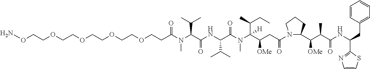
C(C(N(C(C(NC(C(N(C(C(CC(N1C(C([OMe])C(C)C(=O)NC(CC2=CC=CC=C2)C2=NC=CS2)CCC1)=O)[OMe])(C(CC)C)[H])C)=O)C(C)C)=O)C(C)C)C)=O)COCCOCCOCCOCCON
